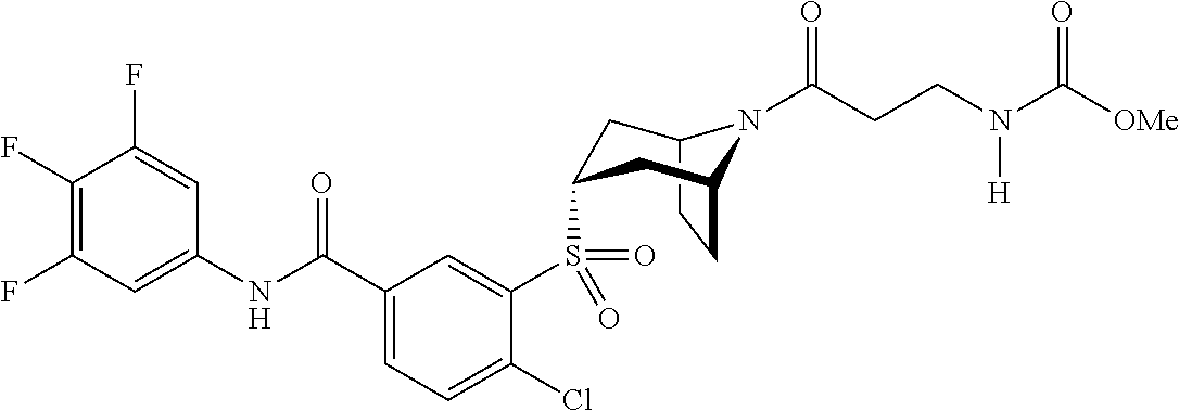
C12CCC(CC(S(C3=CC(C(NC4=CC(F)=C(F)C(F)=C4)=O)=CC=C3Cl)(=O)=O)C1)N2C(CCN(C([OMe])=O)[H])=O
